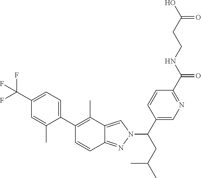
C1(C(F)(F)F)=CC=C(C2=C(C)C3=CN(C(CC(C)C)C4=CN=C(C(NCCC(O)=O)=O)C=C4)N=C3C=C2)C(C)=C1
